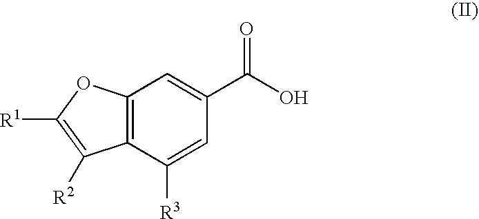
C12=C(C([R3])=CC(C(O)=O)=C1)C([R2])=C([R1])O2
